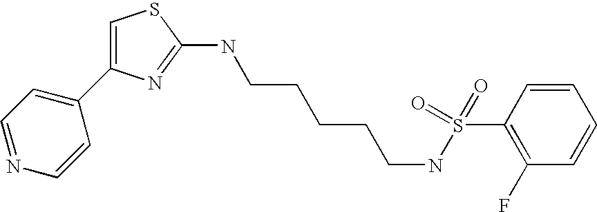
C1=C(C2=CC=NC=C2)N=C(NCCCCCNS(C2=C(F)C=CC=C2)(=O)=O)S1
